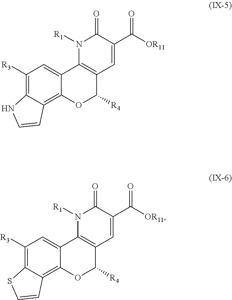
C1([R3])=C2C(=C3C(=C1)C1=C(C([R4])O3)C=C(C([OR11])=O)C(=O)N1[R1])C=CN2.C1([R3])=C2C(=C3C(=C1)C1=C(C([R4])O3)C=C(C([OR11])=O)C(=O)N1[R1])C=CS2
